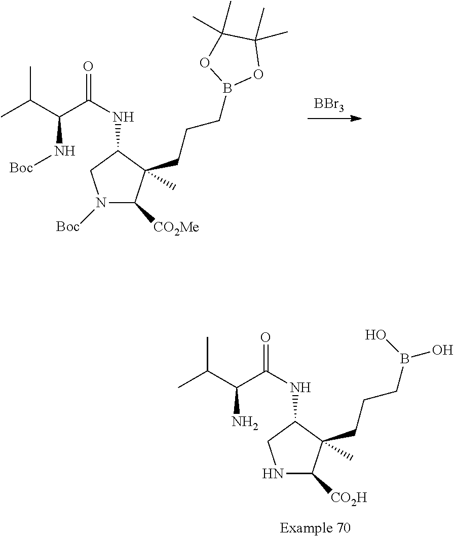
N1C([CO2H])C(C)(CCCB(O)O)C(NC(C(C(C)C)N)=O)C1.[BBr3].N1([Boc])C([CO2Me])C(C)(CCCB2OC(C)(C)C(C)(C)O2)C(NC(C(C(C)C)N[Boc])=O)C1
